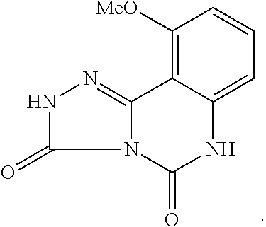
C1([MeO])=C2C(=CC=C1)NC(=O)N1C2=NNC1=O
